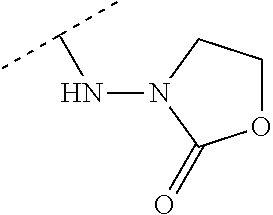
O1CCN(NC(C)C)C1=O
